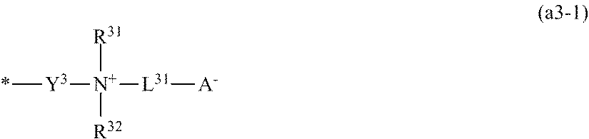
*[Y3][N+]([R32])([L31][A-])[R31]
